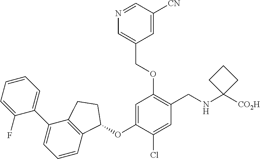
C1(F)=CC=CC=C1C1=CC=CC2=C1CCC2OC1=CC(OCC2=CN=CC([CN])=C2)=C(CNC2([CO2H])CCC2)C=C1Cl
